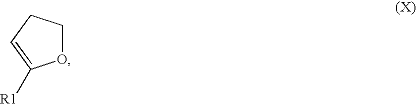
O1CCC=C1[R1]
